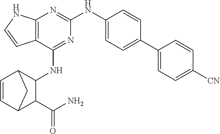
C12=C(C(NC3C4C=CC(C3C(N)=O)C4)=NC(NC3=CC=C(C4=CC=C([CN])C=C4)C=C3)=N1)C=CN2
